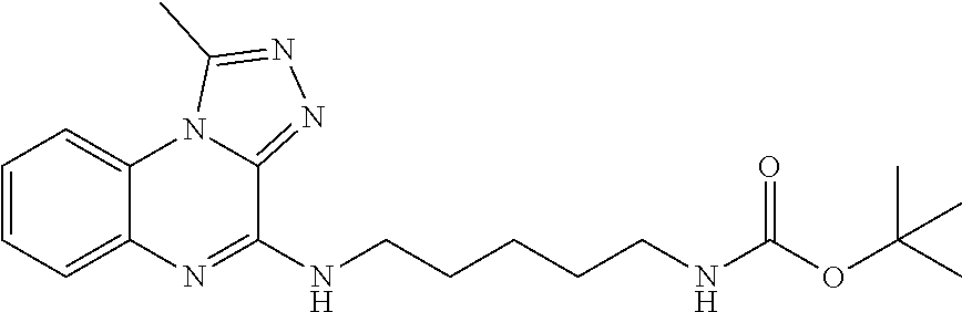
C1=CC=C2C(=C1)N=C(NCCCCCNC(OC(C)(C)C)=O)C1=NN=C(C)N21
